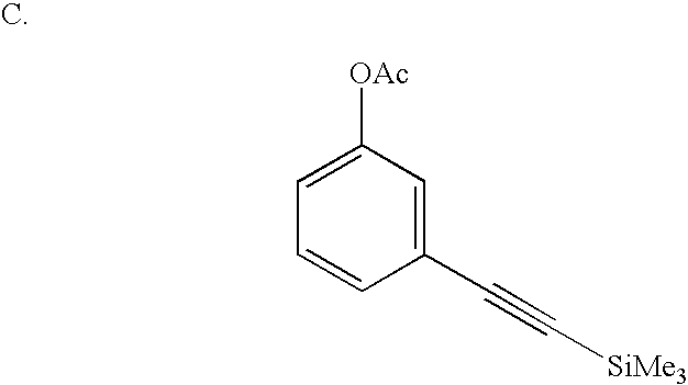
C1(C#C[SiMe3])=CC([OAc])=CC=C1
